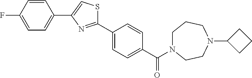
C1N(C(C2=CC=C(C3=NC(C4=CC=C(F)C=C4)=CS3)C=C2)=O)CCN(C2CCC2)CC1
